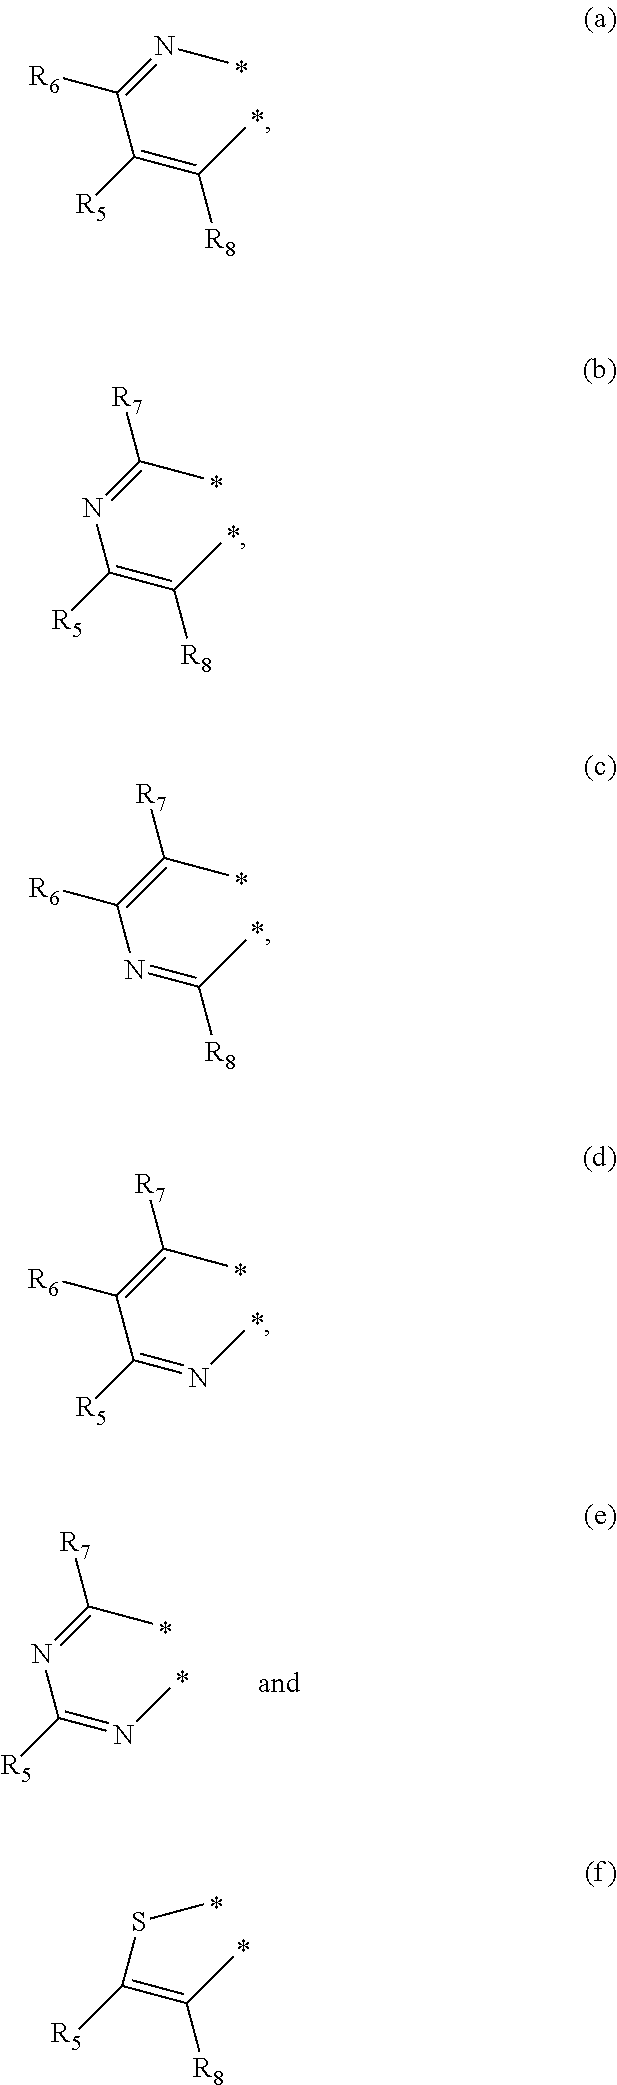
C(C(=C(C)[R8])[R5])(=NC)[R6].N(C(=C(C)[R8])[R5])=C(C)[R7].C(N=C(C)[R8])(=C(C)[R7])[R6].C(C(=NC)[R5])(=C(C)[R7])[R6].C([R8])(=C([R5])SC)C.N(C(=NC)[R5])=C(C)[R7]
